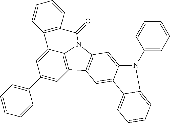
C1(C2=CC=CC=C2)=CC2=C3C(=C1)C1=C(C=CC=C1)C(=O)N3C1=C2C=C2C(=C1)N(C1=CC=CC=C1)C1=CC=CC=C21
